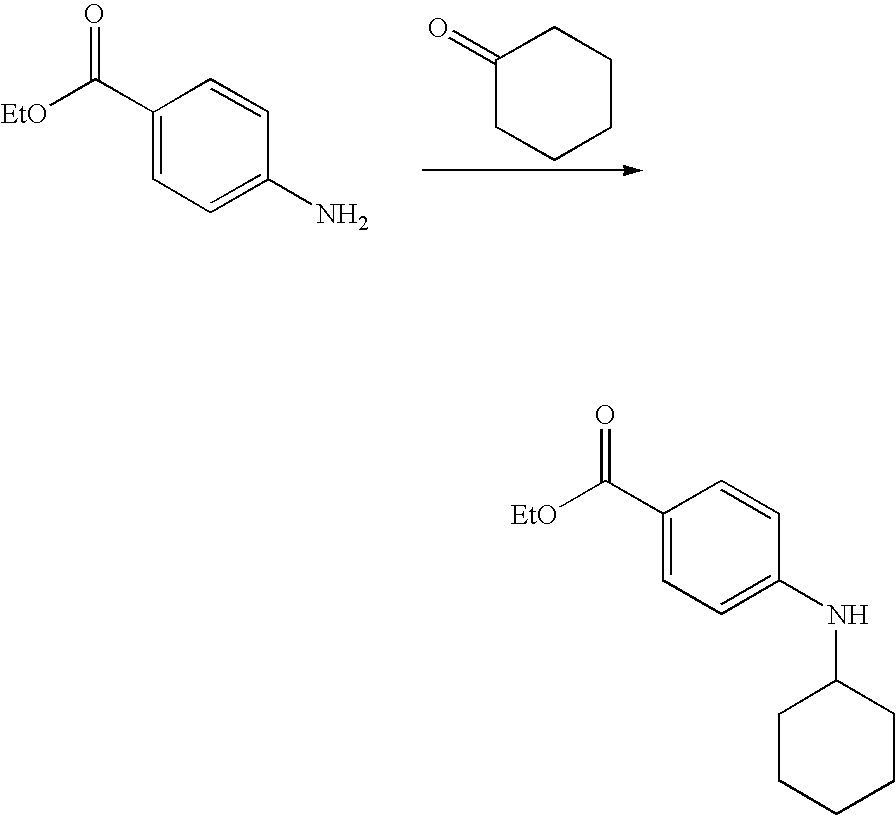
C1(=O)CCCCC1.[EtO]C(C1=CC=C(N)C=C1)=O.[EtO]C(C1=CC=C(NC2CCCCC2)C=C1)=O
